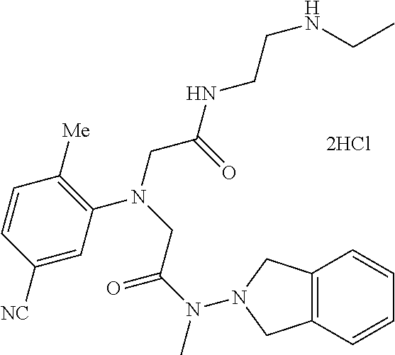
[2HCl].C1=C([NC])C=CC([Me])=C1N(CC(NCCNCC)=O)CC(N(C)N1CC2=C(C=CC=C2)C1)=O
